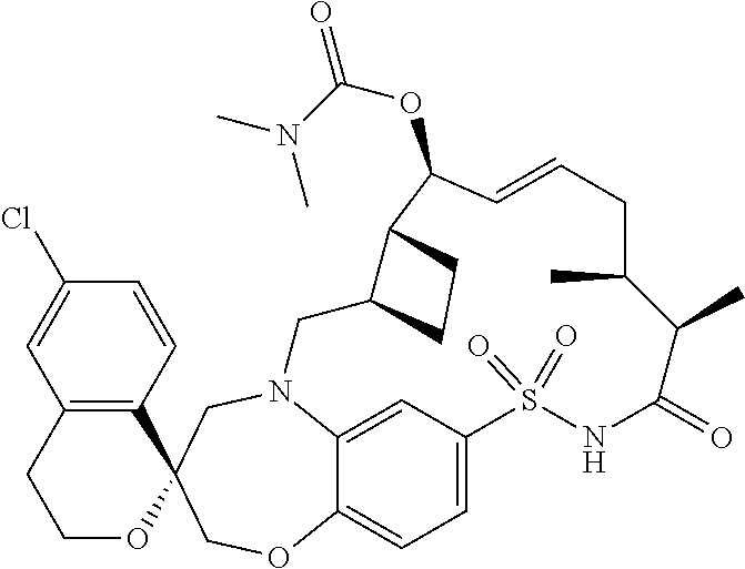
N12C3=CC(=CC=C3OCC3(C4=C(C=C(Cl)C=C4)CCO3)C1)S(=O)(=O)NC(=O)C(C)C(C)CC=CC(OC(=O)N(C)C)C1C(C2)CC1
